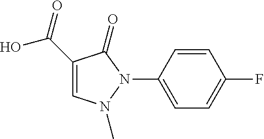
C1(C(=O)O)=CN(C)N(C2=CC=C(F)C=C2)C1=O
